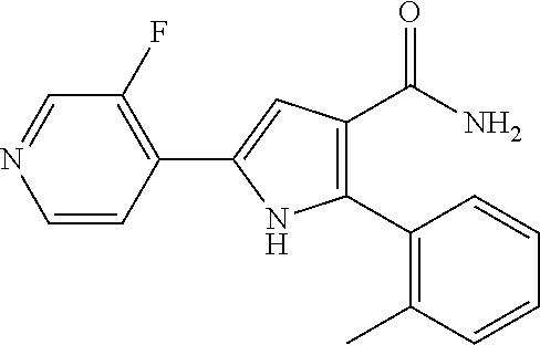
C1=CC(C2=CC(C(=O)N)=C(C3=C(C)C=CC=C3)N2)=C(F)C=N1
